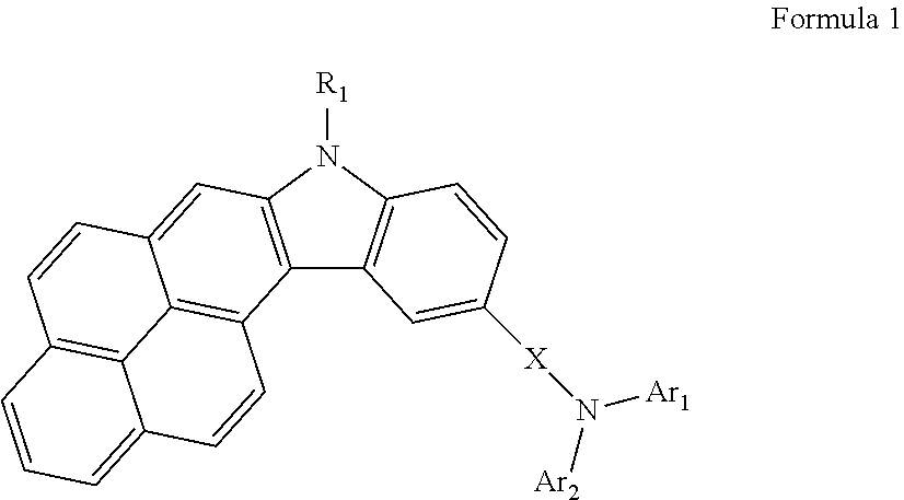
C12=C(N([R1])C3=C1C=C([X]N([Ar1])[Ar2])C=C3)C=C1C3=C2C=CC2=CC=CC(=C32)C=C1
